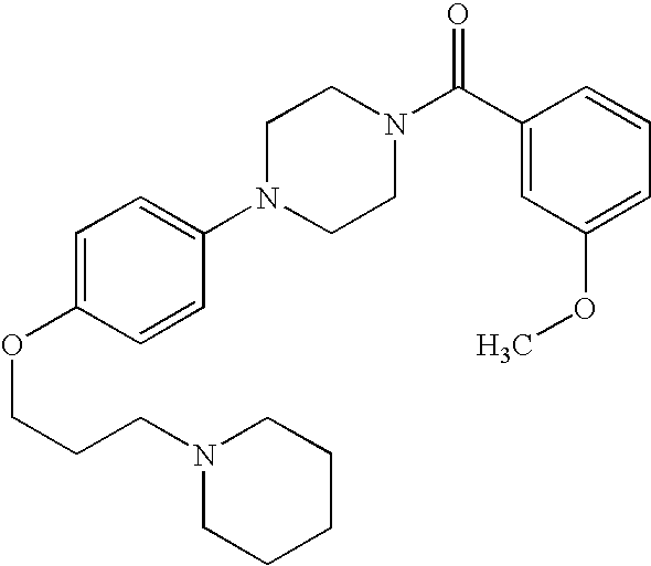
C(COC1=CC=C(N2CCN(C(C3=CC(OC)=CC=C3)=O)CC2)C=C1)CN1CCCCC1
